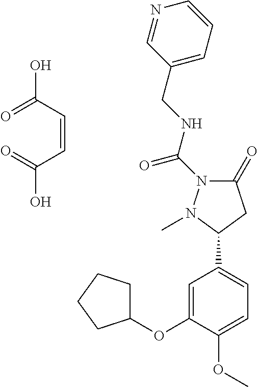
O=C(C=CC(=O)O)O.N1(C(NCC2=CC=CN=C2)=O)C(=O)CC(C2=CC=C(OC)C(OC3CCCC3)=C2)N1C
